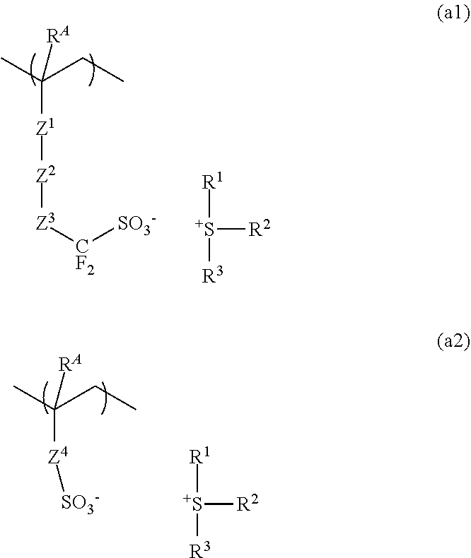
[S+]([R3])([R1])[R2].C([Z1][Z2][Z3][CF2][SO3-])([RA])(C)CC.[S+]([R3])([R1])[R2].C([Z4][SO3-])([RA])(C)CC
